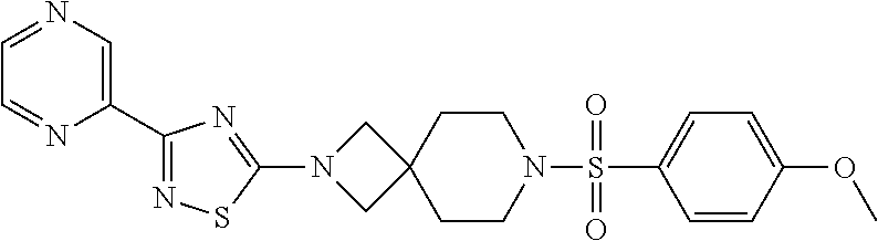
C1=CC(OC)=CC=C1S(N1CCC2(CC1)CN(C1=NC(C3=CN=CC=N3)=NS1)C2)(=O)=O
